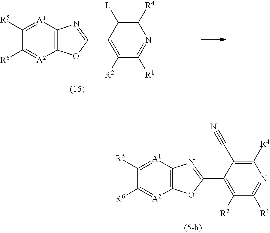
C1(C2=NC3=C(O2)[A2]=C([R6])C([R5])=[A1]3)=C([R2])C([R1])=NC([R4])=C1[L].C1(C2=NC3=C(O2)[A2]=C([R6])C([R5])=[A1]3)=C([R2])C([R1])=NC([R4])=C1C#N
